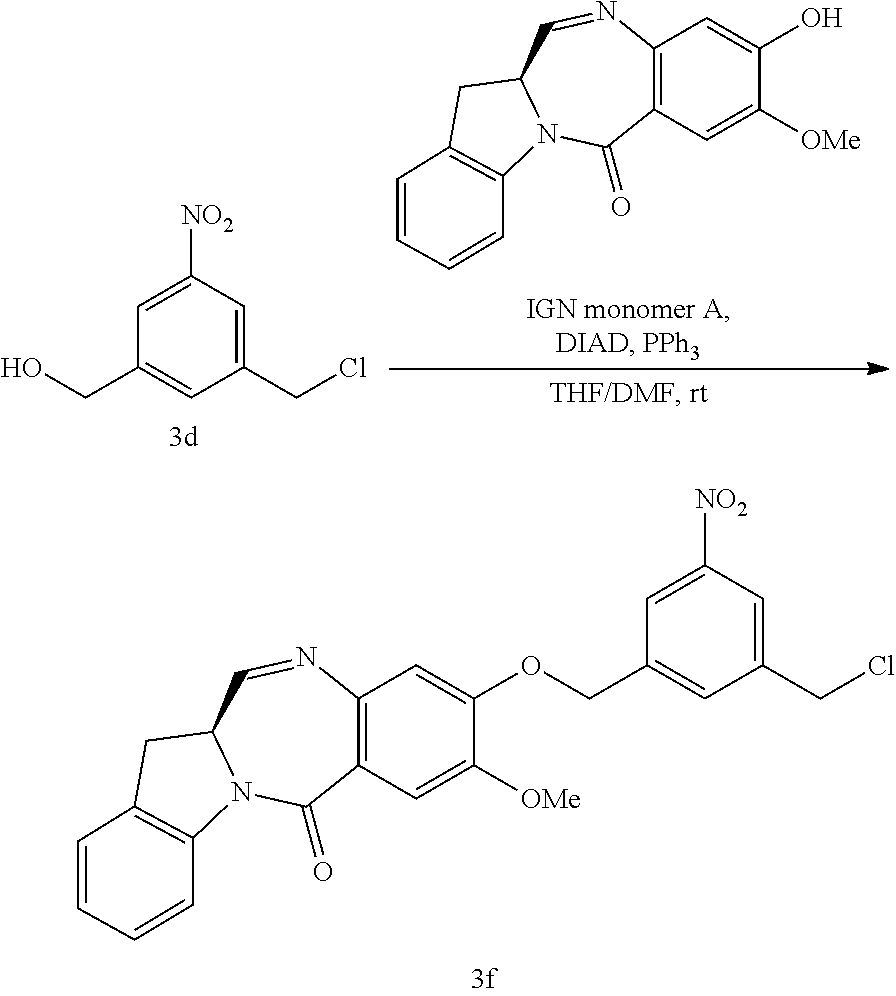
OC1=CC2=C(C=C1[OMe])C(=O)N1C(C=N2)CC2=C1C=CC=C2.C(C1=CC(CCl)=CC([NO2])=C1)O.C(C1=CC(CCl)=CC([NO2])=C1)OC1=CC2=C(C=C1[OMe])C(=O)N1C(C=N2)CC2=C1C=CC=C2
